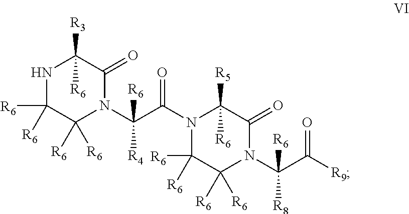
N1C([R6])([R6])C([R6])([R6])N(C(C(=O)N2C([R5])([R6])C(=O)N(C(C(=O)[R9])([R6])[R8])C([R6])([R6])C2([R6])[R6])([R6])[R4])C(=O)C1([R3])[R6]
